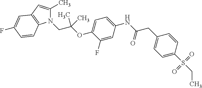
N1(CC(OC2=CC=C(NC(CC3=CC=C(S(CC)(=O)=O)C=C3)=O)C=C2F)(C)C)C(C)=CC2=C1C=CC(F)=C2
